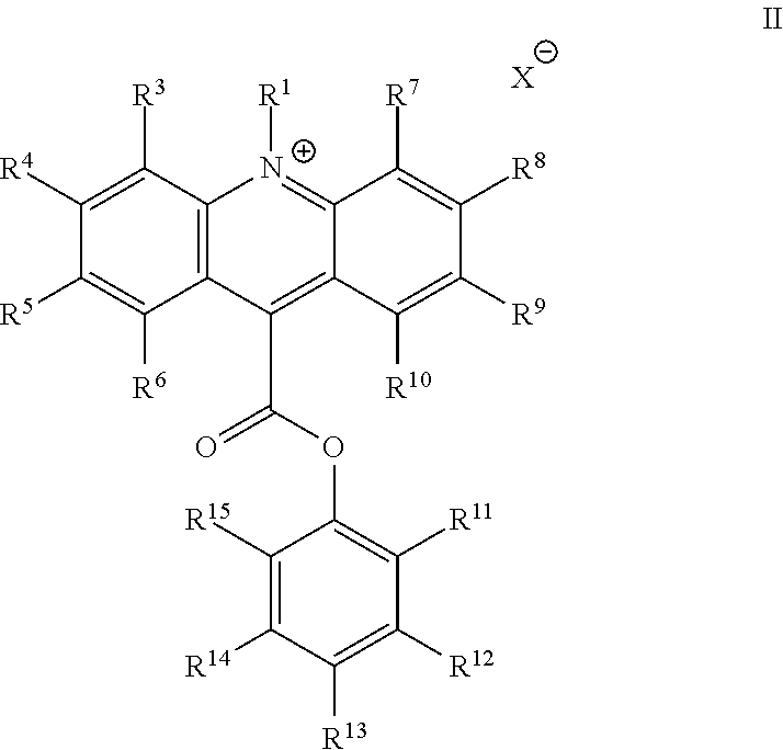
[X].C1([R5])=C([R6])C2=C(C([R3])=C1[R4])[N+]([R1])=C1C(=C2C(=O)OC2=C([R11])C([R12])=C([R13])C([R14])=C2[R15])C([R10])=C([R9])C([R8])=C1[R7]
